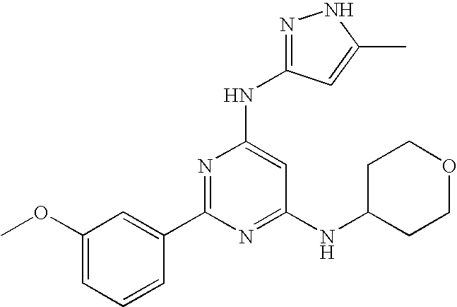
C1(OC)=CC=CC(C2=NC(NC3=NNC(C)=C3)=CC(NC3CCOCC3)=N2)=C1
